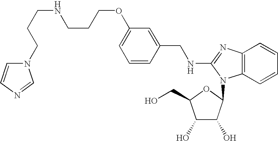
C1=C(OCCCNCCCN2C=CN=C2)C=C(CNC2=NC3=C(C=CC=C3)N2C2C(O)C(O)C(CO)O2)C=C1
